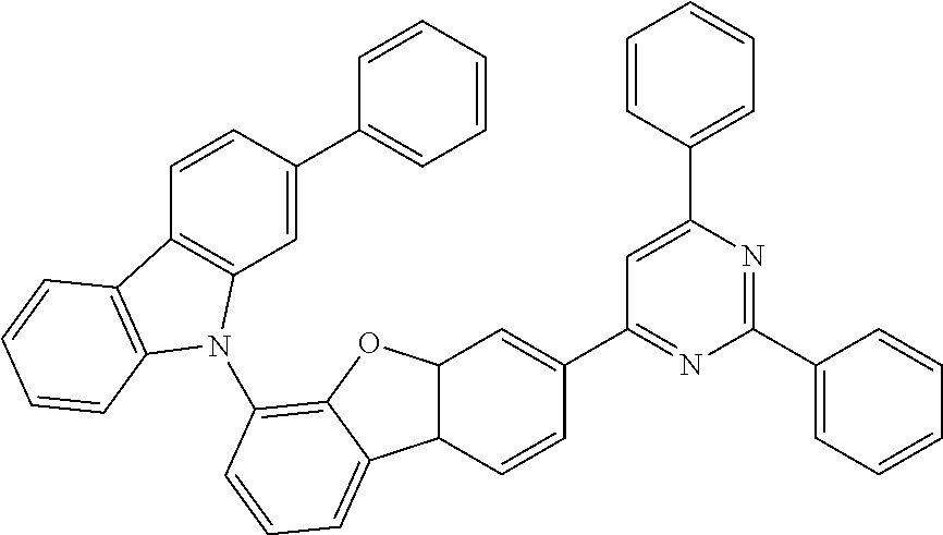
C12C(C=CC(C3=NC(C4=CC=CC=C4)=NC(C4=CC=CC=C4)=C3)=C1)C1=CC=CC(N3C4=C(C=CC(C5=CC=CC=C5)=C4)C4=C3C=CC=C4)=C1O2
